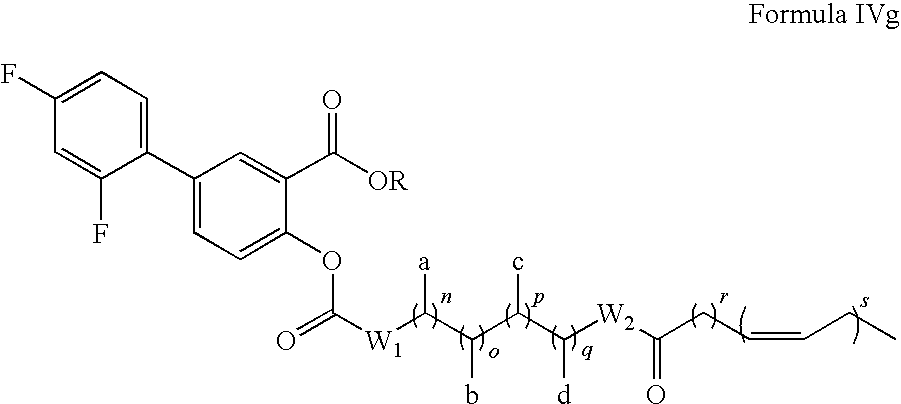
C1(F)=CC=C(C2=CC=C(OC([W1]C(C(C(C([W2]C(CC=CCC)=O)[d])c)b)[a])=O)C(C([OR])=O)=C2)C(F)=C1
